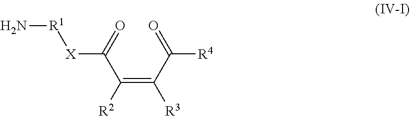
C(=C(C(=O)[R4])[R3])(C(=O)[X][R1]N)[R2]
